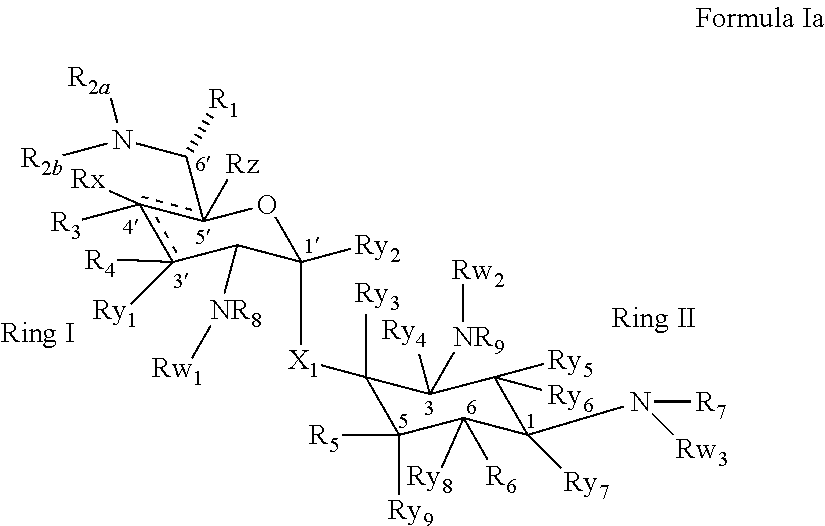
c1([Rx])([R3])c([R4])([Ry1])C([NR8][Rw1])C([X1]C2([Ry3])C([Ry9])([R5])C([R6])([Ry8])C(N([R7])[Rw3])([Ry7])C([Ry6])([Ry5])C2([NR9][Rw2])[Ry4])([Ry2])Oc1(C(N([R2b])[R2a])[R1])[Rz]
